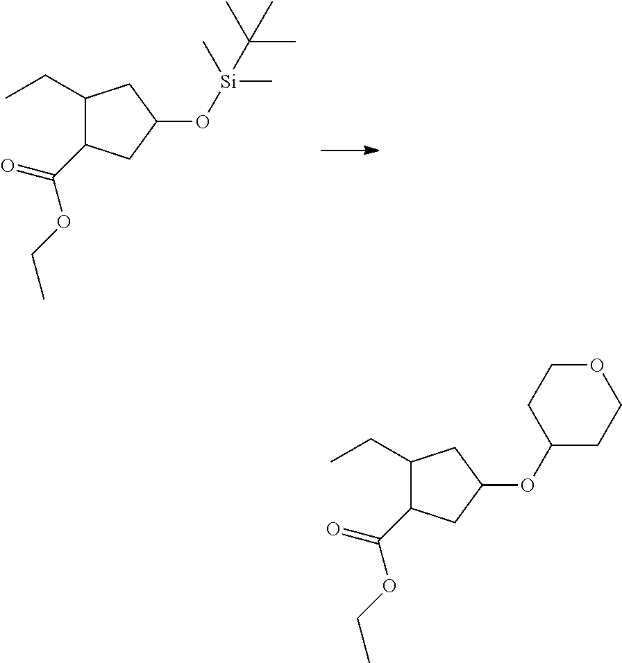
C1(CC)C(C(OCC)=O)CC(O[Si](C)(C)C(C)(C)C)C1.C1(CC)C(C(OCC)=O)CC(OC2CCOCC2)C1
